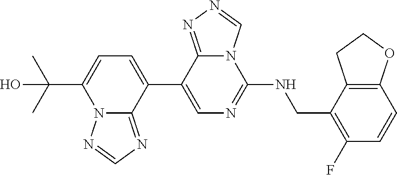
C1(C2=CC=C(C(C)(C)O)N3C2=NC=N3)=CN=C(NCC2=C(F)C=CC3=C2CCO3)N2C1=NN=C2
